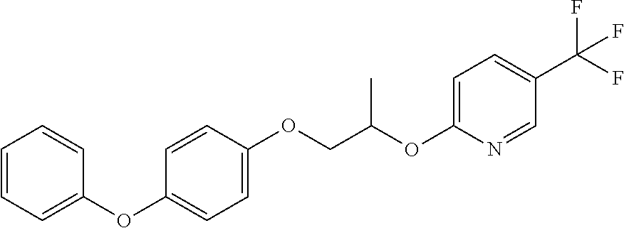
C1=CC=C(OC2=CC=C(OCC(C)OC3=CC=C(C(F)(F)F)C=N3)C=C2)C=C1
